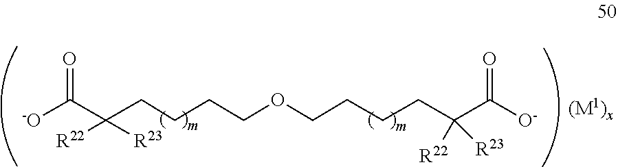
[-O]C(C(CCCCOCCCCC(C([O-])=O)([R22])[R23])([R22])[R23])=O
